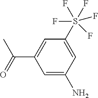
C1=C(N)C=C(S(F)(F)(F)(F)F)C=C1C(=O)C
